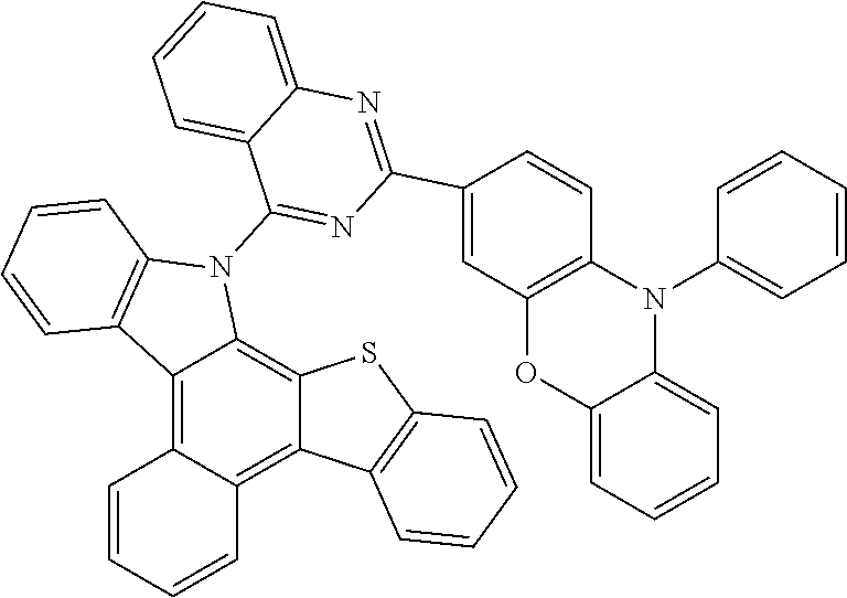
C12=C3C(=C4C(=C1N(C1=NC(C5=CC6=C(C=C5)N(C5=CC=CC=C5)C5=CC=CC=C5O6)=NC5=CC=CC=C15)C1=C2C=CC=C1)SC1=C4C=CC=C1)C=CC=C3
